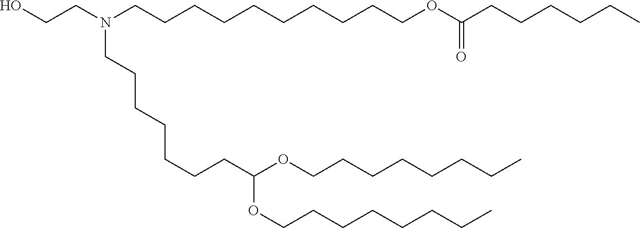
OCCN(CCCCCCCCCCOC(CCCCCC)=O)CCCCCCCC(OCCCCCCCC)OCCCCCCCC
